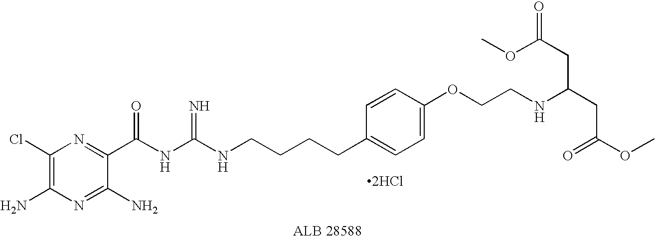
C1(Cl)=C(N)N=C(N)C(C(NC(=N)NCCCCC2=CC=C(OCCNC(CC(OC)=O)CC(=O)OC)C=C2)=O)=N1.[2HCl]
